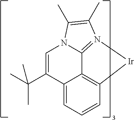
C1=C(C(C)(C)C)C2=CC=CC3=C2C2=N(C(C)=C(C)N12)[Ir]3
